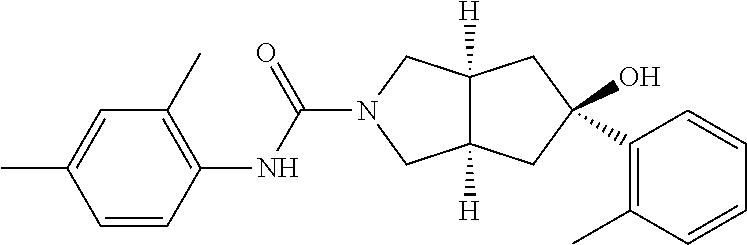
C12([H])C([H])(CC(O)(C3=C(C)C=CC=C3)C1)CN(C(NC1=C(C)C=C(C)C=C1)=O)C2
